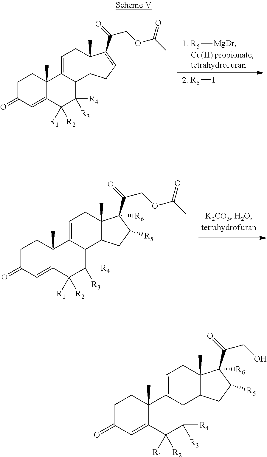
C1C(=O)C=C2C(C)(C1)C1=CCC3(C)C(C1C([R4])([R3])C2([R1])[R2])CC=C3C(=O)COC(=O)C.[1. R5][MgBr].[R6]I.C1C(=O)C=C2C(C)(C1)C1=CCC3(C)C(C1C([R4])([R3])C2([R1])[R2])CC([R5])C3(C(=O)COC(=O)C)[R6].C1C(=O)C=C2C(C)(C1)C1=CCC3(C)C(C1C([R4])([R3])C2([R1])[R2])CC([R5])C3(C(=O)CO)[R6]
